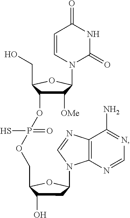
C1([OMe])C(OP(=O)(S)OCC2C(O)CC(N3C4=C(N=C3)C(N)=NC=N4)O2)C(CO)OC1N1C=CC(=O)NC1=O
